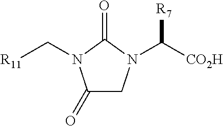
C1(=O)CN(C([CO2H])[R7])C(=O)N1C[R11]
